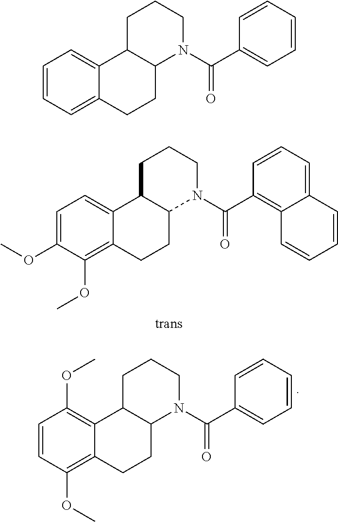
C1=CC=C2C(=C1)C1C(CC2)N(C(C2=CC=CC=C2)=O)CCC1.C1=CC(OC)=C2C(=C1OC)C1C(CC2)N(C(C2=CC=CC=C2)=O)CCC1.C1=C(OC)C(OC)=C2C(=C1)C1C(CC2)N(C(C2=C3C(=CC=C2)C=CC=C3)=O)CCC1
